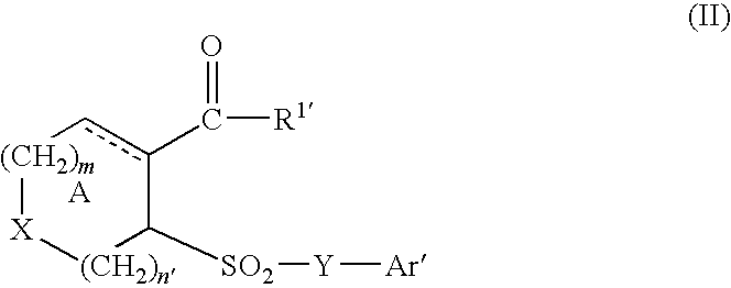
[(CH2)m]1[X][(CH2)n]C([SO2][Y][Ar])c(C(=O)[R1])c1
